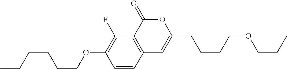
C1=CC2=C(C(F)=C1OCCCCCC)C(=O)OC(CCCCOCCC)=C2
